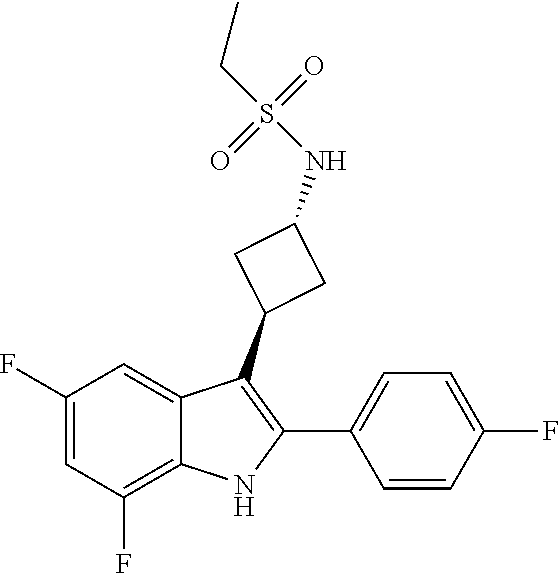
N(S(=O)(CC)=O)C1CC(C2=C(C3=CC=C(F)C=C3)NC3=C(F)C=C(F)C=C32)C1
